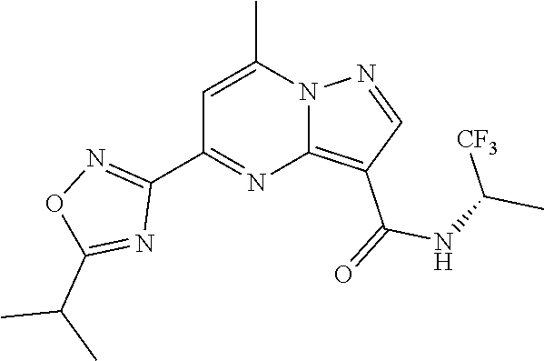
C12=C(C(=O)NC(C)[CF3])C=NN1C(C)=CC(C1=NOC(C(C)C)=N1)=N2
